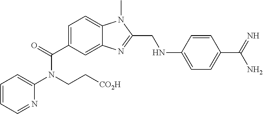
C1=CC=NC(N(CC[CO2H])C(=O)C2=CC=C3C(=C2)N=C(CNC2=CC=C(C(=N)N)C=C2)N3C)=C1
